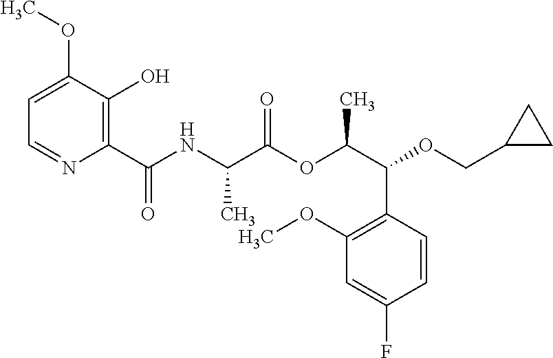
C1=C(OC)C(O)=C(C(NC(C(OC(C(OCC2CC2)C2=C(OC)C=C(F)C=C2)C)=O)C)=O)N=C1
